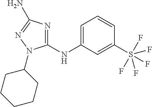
C1(NC2=CC=CC(S(F)(F)(F)(F)F)=C2)=NC(N)=NN1C1CCCCC1
